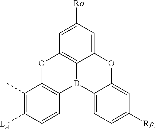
C1=C2C(=CC=C1[Rp])B1C3=C(C=C([Ro])C=C3O2)OC2=C1C=CC([LA])=C2C
